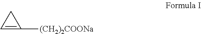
C1=C([(CH2)2COONa])C1
